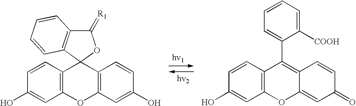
C1=CC2=C(C=C1O)OC1=C(C=CC(O)=C1)C21C2=C(C(=[R1])O1)C=CC=C2.C1=CC2=C(C=C1O)OC1=CC(=O)C=CC1=C2C1=CC=CC=C1[COOH]
